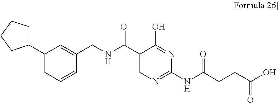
C1(C2CCCC2)=CC=CC(CNC(C2=CN=C(NC(CCC(O)=O)=O)N=C2O)=O)=C1
